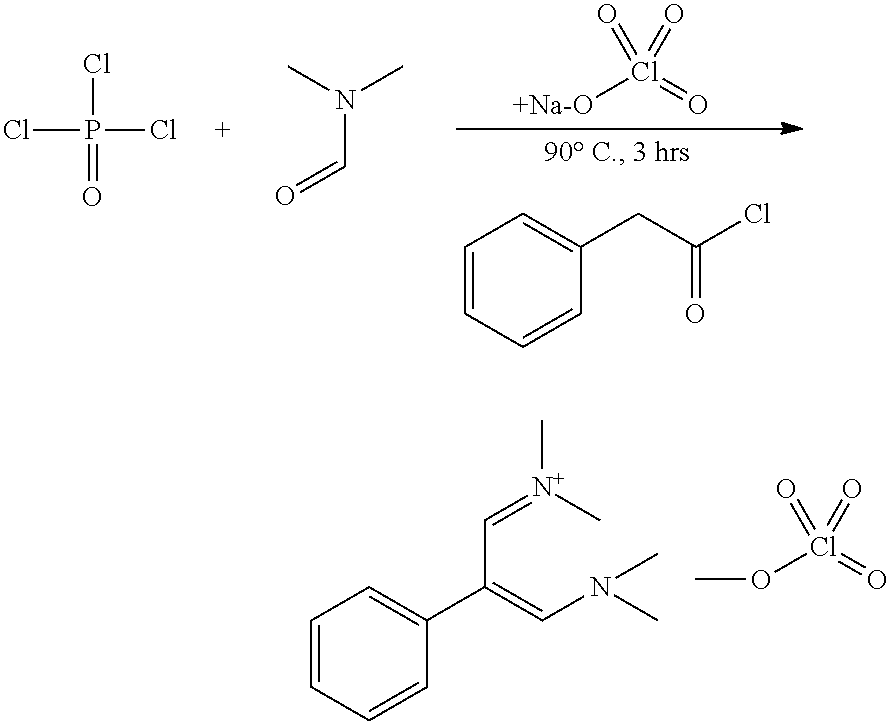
ClP(=O)(Cl)Cl.C(N(C)C)=O.[+Na-O]Cl(=O)(=O)=O.C1=CC=CC(CC(Cl)=O)=C1.C1=CC=CC(C(=CN(C)C)C=[N+](C)C)=C1.O(Cl(=O)(=O)=O)C
